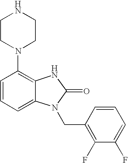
C1=CC=C2C(=C1N1CCNCC1)NC(=O)N2CC1=C(F)C(F)=CC=C1
